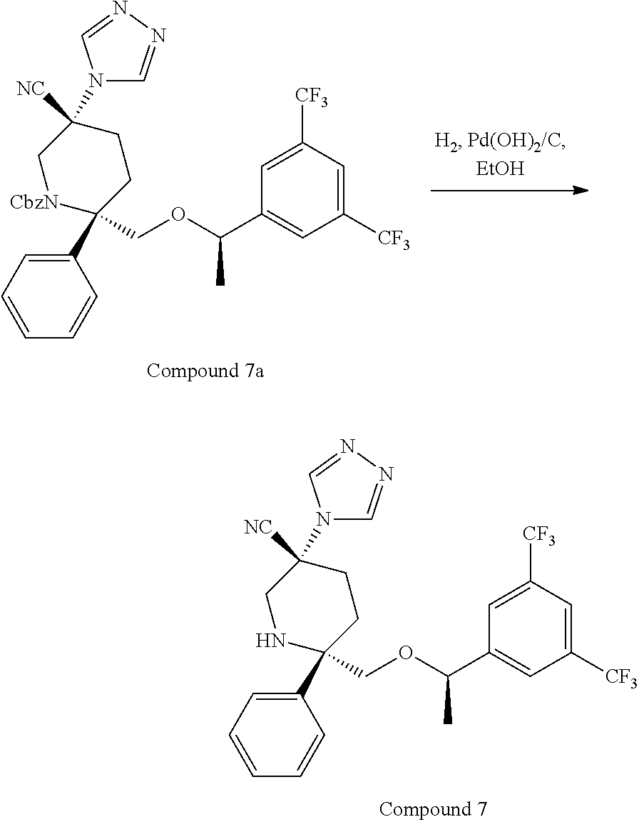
C1(C2(COC(C3=CC([CF3])=CC([CF3])=C3)C)CCC([NC])(N3C=NN=C3)CN2)=CC=CC=C1.C1(C2(COC(C3=CC([CF3])=CC([CF3])=C3)C)CCC([NC])(N3C=NN=C3)C[CbzN]2)=CC=CC=C1
